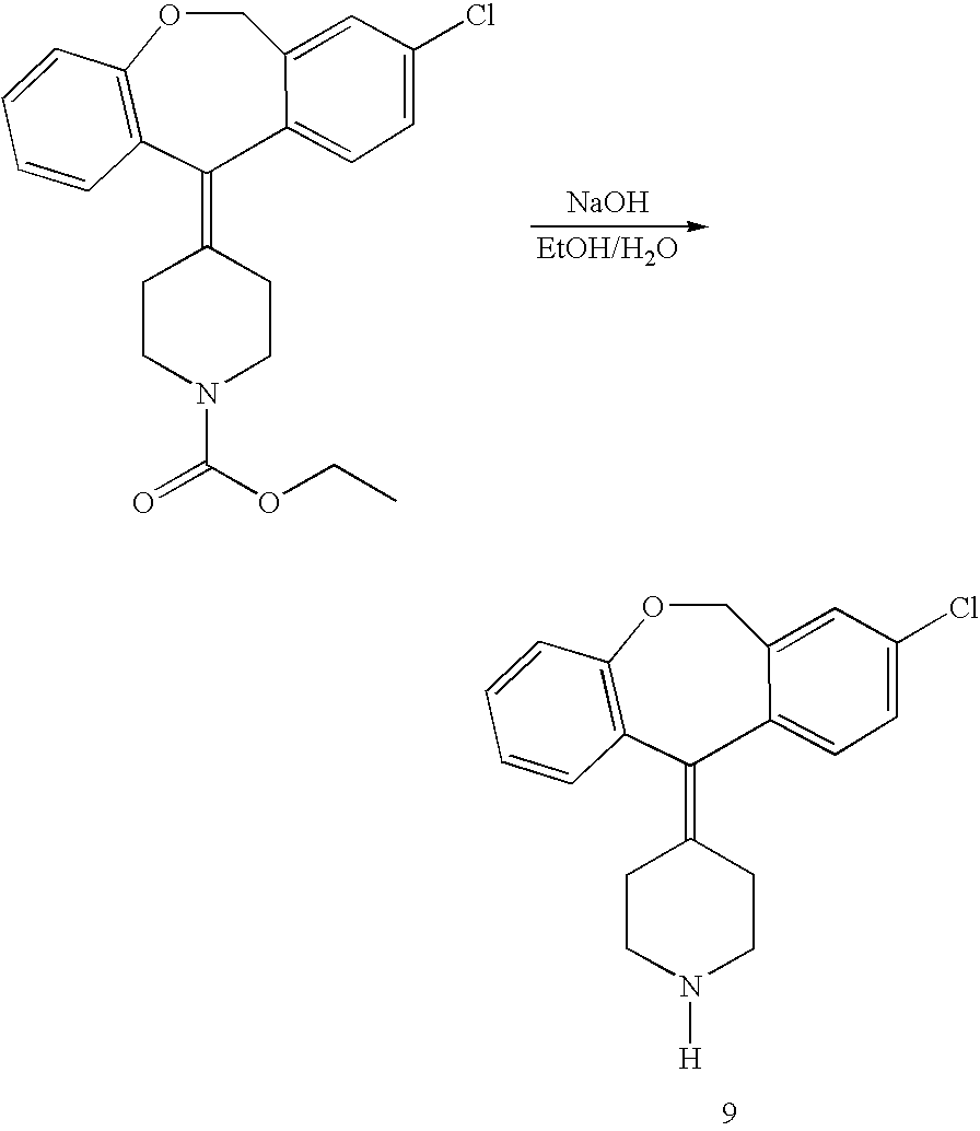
C1OC2=C(C(=C3CCN(C(=O)OCC)CC3)C3=CC=C(Cl)C=C13)C=CC=C2.[NaOH].C1OC2=C(C(=C3CCN([H])CC3)C3=CC=C(Cl)C=C13)C=CC=C2
